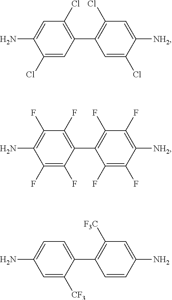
C1(Cl)=C(C2=C(Cl)C=C([NH2])C(Cl)=C2)C=C(Cl)C(N)=C1.C1(F)=C(C2=C(F)C(F)=C([NH2])C(F)=C2F)C(F)=C(F)C(N)=C1F.C1=C(C2=C([F3C])C=C(N)C=C2)C([CF3])=CC(N)=C1
